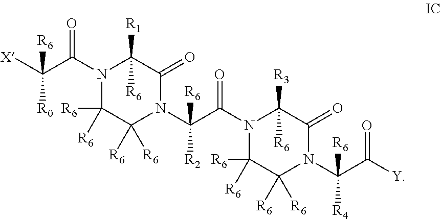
N1(C(C([X])([R0])[R6])=O)C([R6])([R6])C([R6])([R6])N(C(C(N2C([R6])([R6])C([R6])([R6])N(C(C([Y])=O)([R4])[R6])C(=O)C2([R6])[R3])=O)([R6])[R2])C(=O)C1([R1])[R6]
